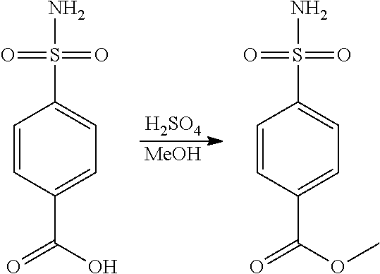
[MeOH].NS(C1=CC=C(C(=O)O)C=C1)(=O)=O.[H2SO4].NS(C1=CC=C(C(=O)OC)C=C1)(=O)=O
